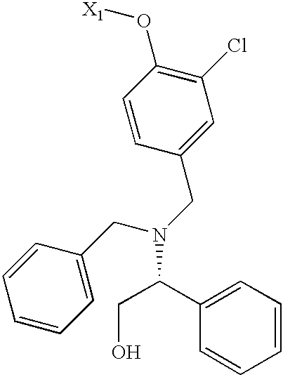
C1=CC(O[X1])=C(Cl)C=C1CN(C(C1=CC=CC=C1)CO)CC1=CC=CC=C1
